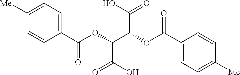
C1(C(OC(C(C(O)=O)OC(C2=CC=C([Me])C=C2)=O)C(O)=O)=O)=CC=C([Me])C=C1
